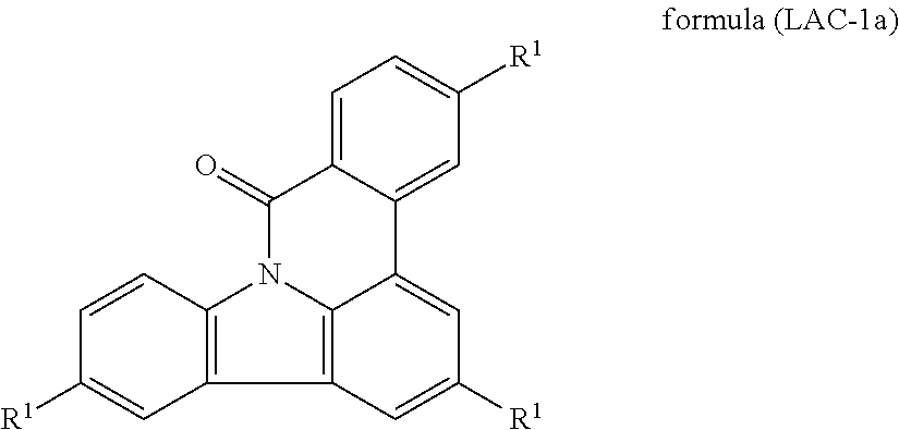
C12=C3N(C4=C1C=C([R1])C=C4)C(=O)C1=CC=C([R1])C=C1C3=CC([R1])=C2
